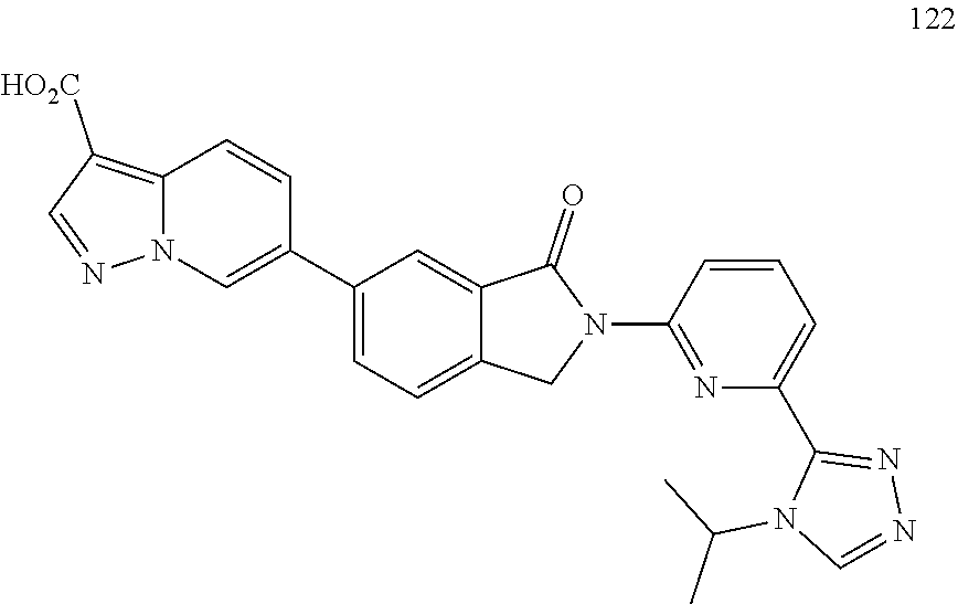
C1=CC(C2=CC=C3C(=C2)C(=O)N(C2=NC(C4=NN=CN4C(C)C)=CC=C2)C3)=CN2C1=C([HO2C])C=N2
